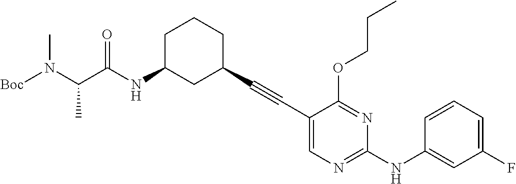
[Boc]N(C(C(NC1CC(C#CC2=CN=C(NC3=CC(F)=CC=C3)N=C2OCCC)CCC1)=O)C)C
